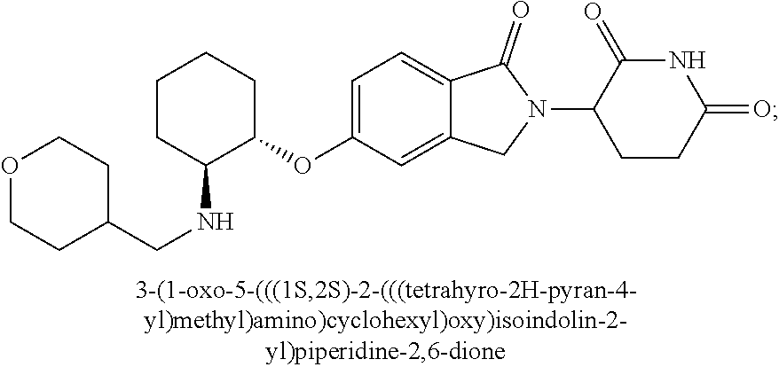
C1CC(NCC2CCOCC2)C(OC2=CC=C3C(=C2)CN(C2CCC(=O)NC2=O)C3=O)CC1
